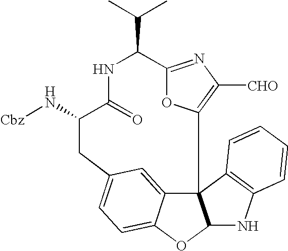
N([Cbz])C1CC2=CC=C3C(=C2)C2(C4=C([CHO])N=C(C(C(C)C)NC1=O)O4)C(O3)NC1=C2C=CC=C1
